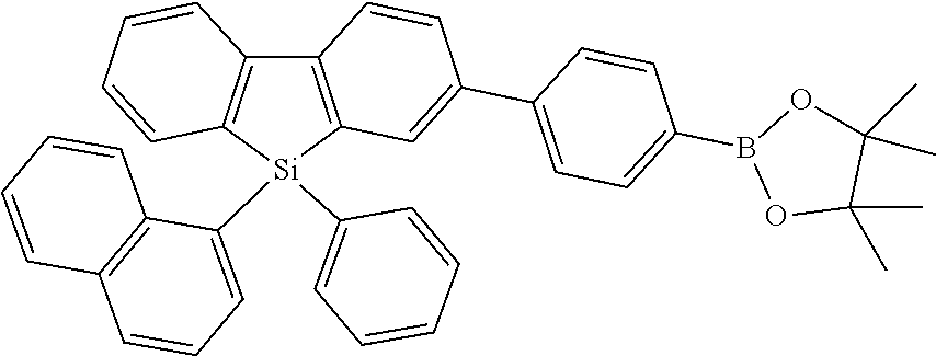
O1C(C)(C)C(C)(C)OB1C1=CC=C(C2=CC3=C(C4=C([Si]3(C3=CC=CC5=C3C=CC=C5)C3=CC=CC=C3)C=CC=C4)C=C2)C=C1
